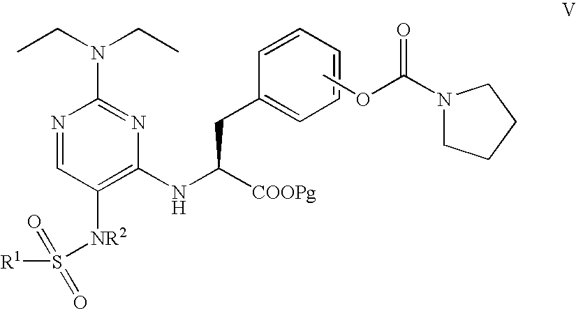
N1=CC([NR2]S([R1])(=O)=O)=C(NC([COOPg])CC2=CC=CC=C2)N=C1N(CC)CC.COC(=O)N1CCCC1
